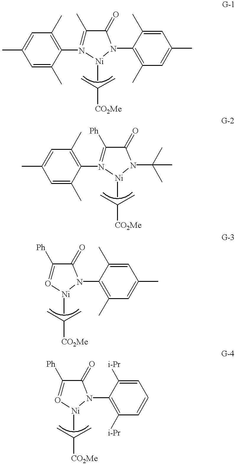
C1=C(C)C(N2=C(C)C(=O)N(C3=C(C)C=C(C)C=C3C)[Ni]2C)=C(C)C=C1C.CC(C)[CO2Me].C1=C(C)C(N2=C([Ph])C(=O)N(C(C)(C)C)[Ni]2C)=C(C)C=C1C.CC(C)[CO2Me].C1([Ph])=O[Ni](C)N(C2=C(C)C=C(C)C=C2C)C1=O.CC(C)[CO2Me].C1([Ph])=O[Ni](C)N(C2=C([i-Pr])C=CC=C2[i-Pr])C1=O.CC(C)[CO2Me]
